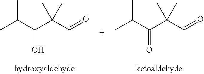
CC(C(C(C=O)(C)C)O)C.CC(C(C(C=O)(C)C)=O)C
